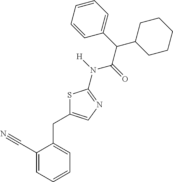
C1(C#N)=CC=CC=C1CC1=CN=C(N([H])C(=O)C(C2=CC=CC=C2)C2CCCCC2)S1
